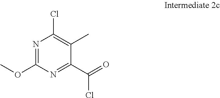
N1=C(OC)N=C(C(=O)Cl)C(C)=C1Cl
